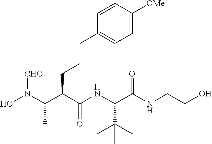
ON(C(C(C(NC(C(NCCO)=O)C(C)(C)C)=O)CCCC1=CC=C([OMe])C=C1)C)[CHO]
